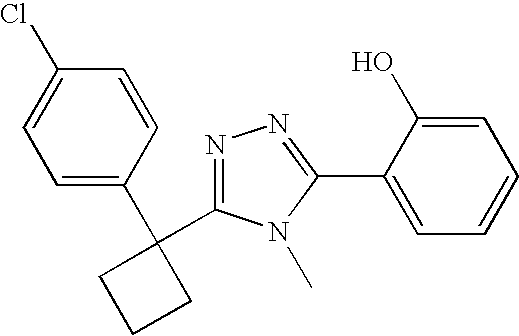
C1=C(C2(C3=NN=C(C4=CC=CC=C4O)N3C)CCC2)C=CC(Cl)=C1
